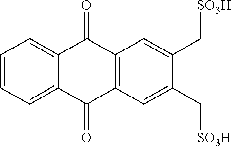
C1=CC=C2C(=C1)C(=O)C1=C(C2=O)C=C(C[SO3H])C(C[SO3H])=C1
